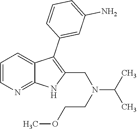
C1=CN=C2C(=C1)C(C1=CC(N)=CC=C1)=C(CN(C(C)C)CCOC)N2
